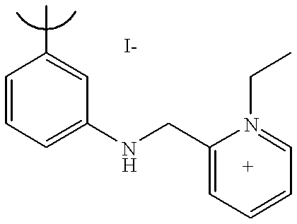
C1=CC=C(NCC2=CC=CC=N2CC)C=C1C
